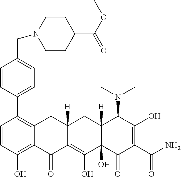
C1=CC(O)=C2C(=C1C1=CC=C(CN3CCC(C(OC)=O)CC3)C=C1)CC1([H])C(=C(O)C3(O)C([H])(C1)C(N(C)C)C(O)=C(C(N)=O)C3=O)C2=O
